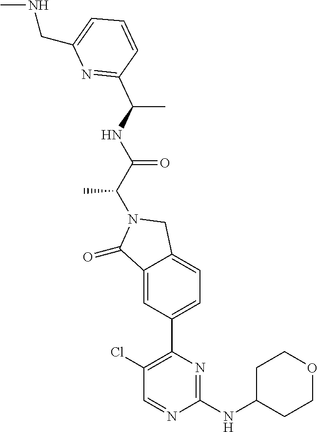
C1(=O)C2=CC(C3=C(Cl)C=NC(NC4CCOCC4)=N3)=CC=C2CN1C(C(=O)NC(C1=NC(CNC)=CC=C1)C)C
